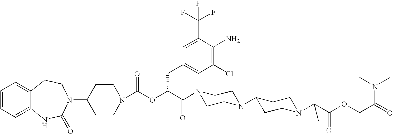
C1(N2C(=O)NC3=CC=CC=C3CC2)CCN(C(OC(C(N2CCN(C3CCN(C(C(OCC(N(C)C)=O)=O)(C)C)CC3)CC2)=O)CC2=CC(Cl)=C(N)C(C(F)(F)F)=C2)=O)CC1
